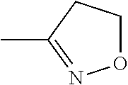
O1CCC(C)=N1
